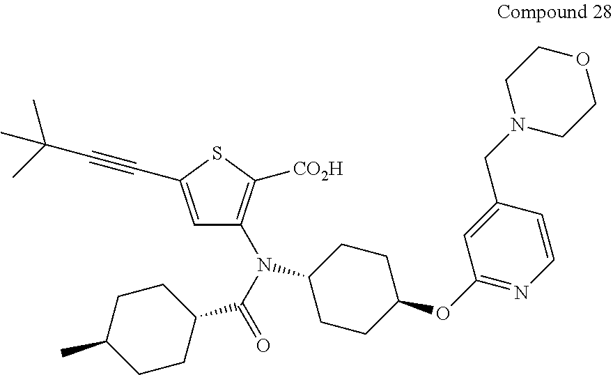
C1=C(C#CC(C)(C)C)SC([CO2H])=C1N(C(=O)C1CCC(C)CC1)C1CCC(OC2=NC=CC(CN3CCOCC3)=C2)CC1
